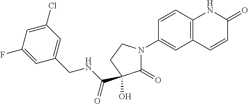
C1(=O)N(C2=CC3=C(C=C2)NC(=O)C=C3)CCC1(O)C(=O)NCC1=CC(Cl)=CC(F)=C1
